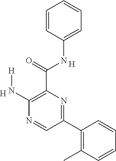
C1=C(NC(C2=C(N[H])N=CC(C3=C(C)C=CC=C3)=N2)=O)C=CC=C1.[H].[H]
